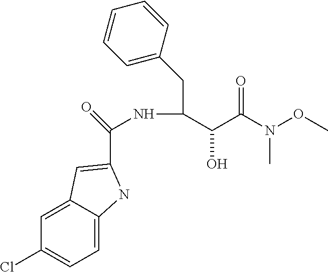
C(C(C(N(OC)C)=O)O)(CC1=CC=CC=C1)NC(=O)C1=CC2=CC(Cl)=CC=C2N1
